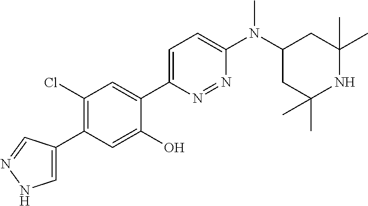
C1(Cl)=C(C2=CNN=C2)C=C(O)C(C2=CC=C(N(C3CC(C)(C)NC(C)(C)C3)C)N=N2)=C1
